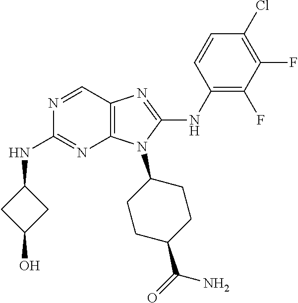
N1=CC2=C(N=C1NC1CC(O)C1)N(C1CCC(C(=O)N)CC1)C(NC1=C(F)C(F)=C(Cl)C=C1)=N2
